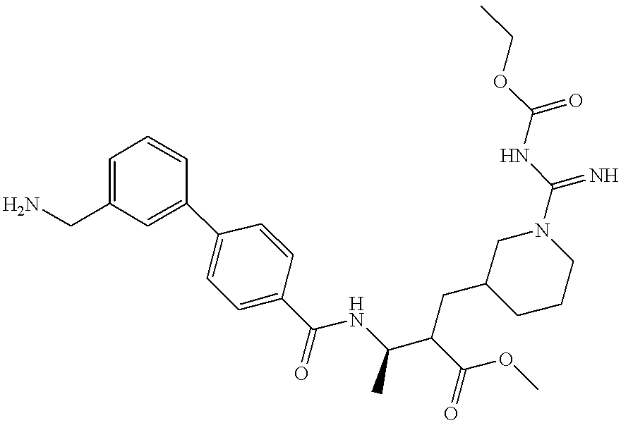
NCC1=CC=CC(C2=CC=C(C(NC(C(C(OC)=O)CC3CCCN(C(=N)NC(OCC)=O)C3)C)=O)C=C2)=C1
